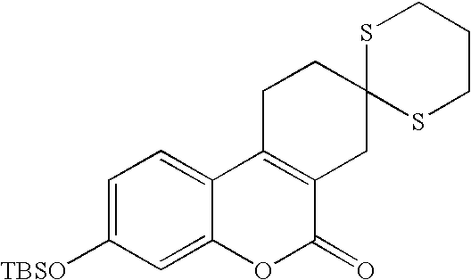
C1=C([TBSO])C=C2C(=C1)C1=C(C(=O)O2)CC2(CC1)SCCCS2
